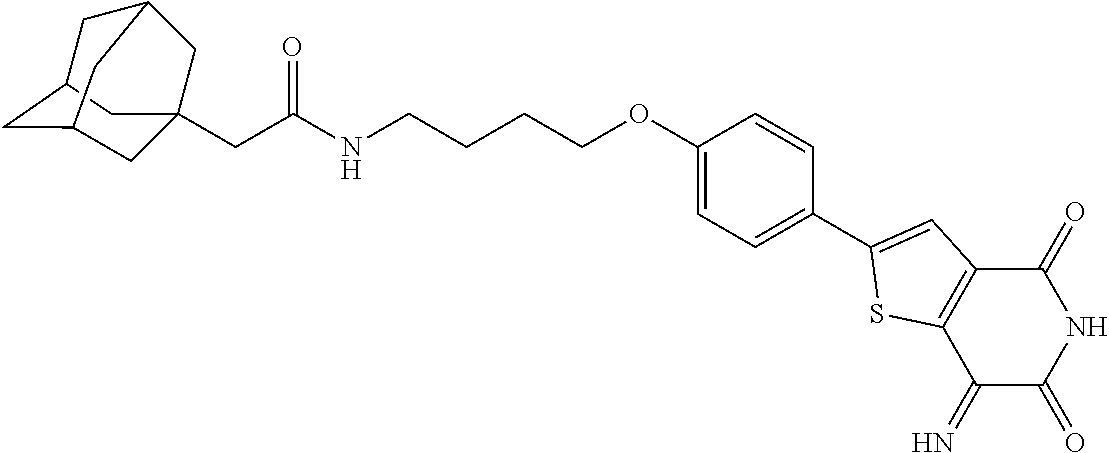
C1(=O)C2=C(C(=N)C(=O)N1)SC(C1=CC=C(OCCCCNC(CC34CC5CC(C3)CC(C4)C5)=O)C=C1)=C2
